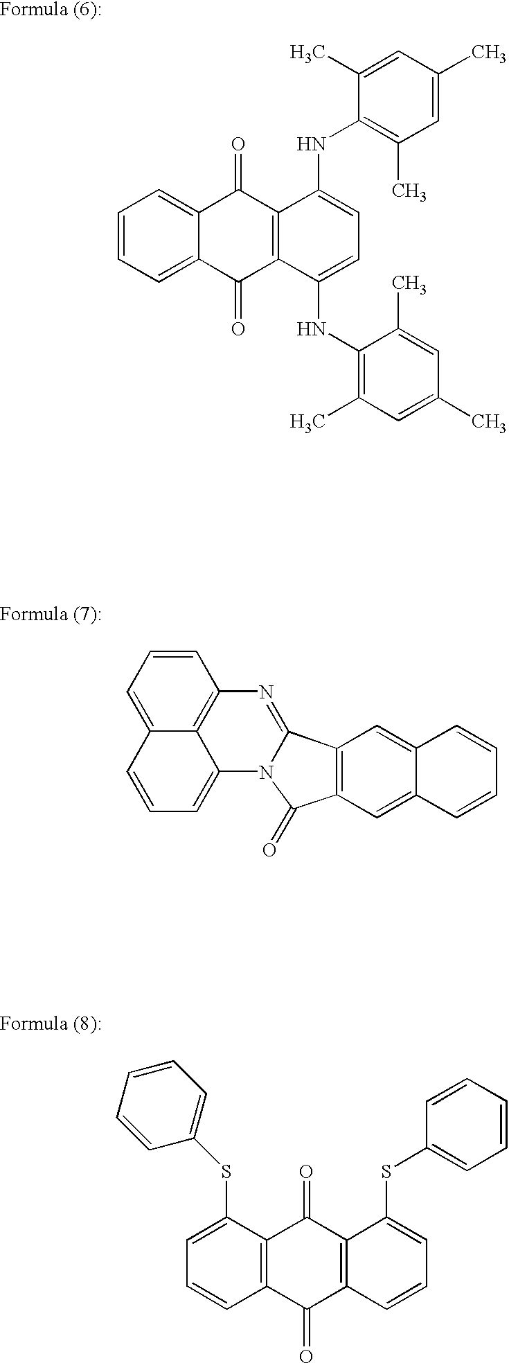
C1=CC=C2C(=C1)C(=O)C1=C(C2=O)C(NC2=C(C)C=C(C)C=C2C)=CC=C1NC1=C(C)C=C(C)C=C1C.C1=CC=C2C3=C1N=C1C4=C(C=C5C(=C4)C=CC=C5)C(=O)N1C3=CC=C2.C1=CC=C(SC2=CC=CC3=C2C(=O)C2=C(C3=O)C=CC=C2SC2=CC=CC=C2)C=C1
